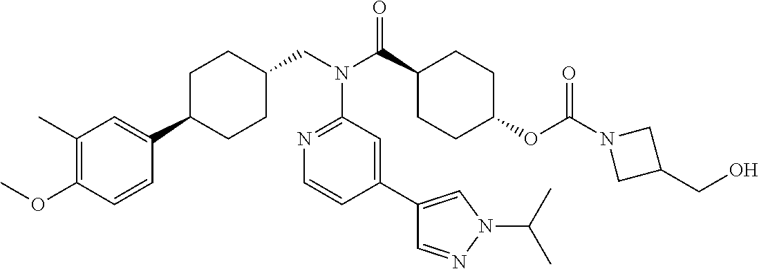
C1(C)=C(OC)C=CC(C2CCC(CN(C(C3CCC(OC(N4CC(CO)C4)=O)CC3)=O)C3=NC=CC(C4=CN(C(C)C)N=C4)=C3)CC2)=C1
